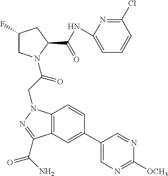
C12=C(C=C(C3=CN=C([OCH3])N=C3)C=C1)C(C(=O)N)=NN2CC(=O)N1CC(F)CC1C(=O)NC1=CC=CC(Cl)=N1
